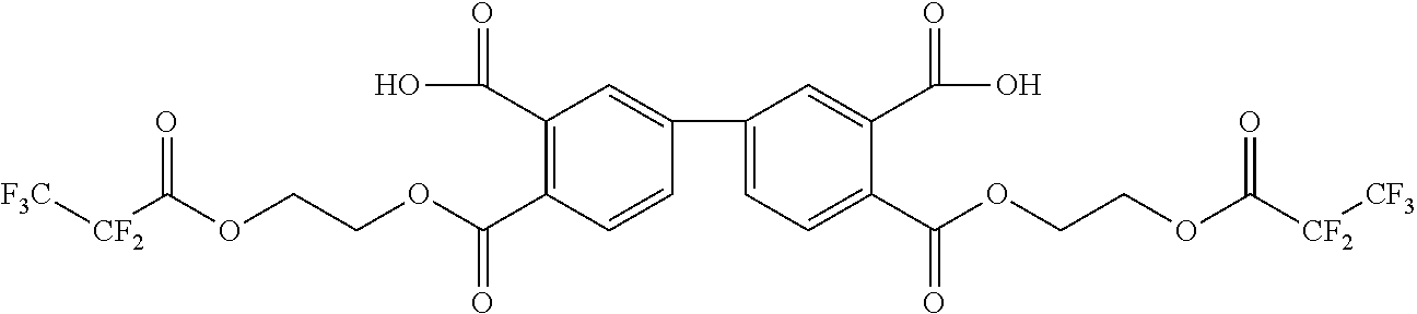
C1=C(C2=CC(C(O)=O)=C(C(OCCOC([CF2][F3C])=O)=O)C=C2)C=C(C(O)=O)C(C(OCCOC([CF2][CF3])=O)=O)=C1
